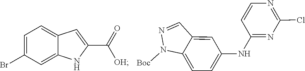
C1=C(Br)C=C2C(=C1)C=C(C(=O)[OH])N2.C1(Cl)=NC=CC(NC2=CC=C3C(=C2)C=NN3[Boc])=N1
